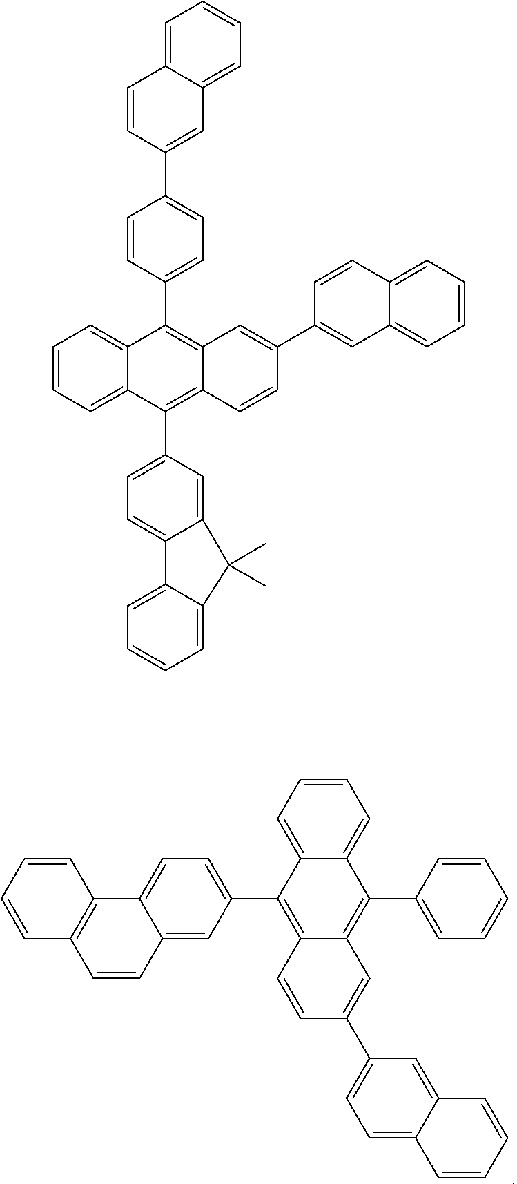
C12=CC(C3=C4C(=C(C5=CC=CC=C5)C5=CC=CC=C35)C=C(C3=CC=C5C(=C3)C=CC=C5)C=C4)=CC=C1C1=C(C=C2)C=CC=C1.C1=CC=C2C(=C1)C(C1=CC=C(C3=CC4=CC=CC=C4C=C3)C=C1)=C1C(=C2C2=CC=C3C(=C2)C(C)(C)C2=CC=CC=C32)C=CC(C2=CC3=CC=CC=C3C=C2)=C1
